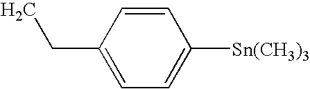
CCC1=CC=C([Sn(CH3)3])C=C1
